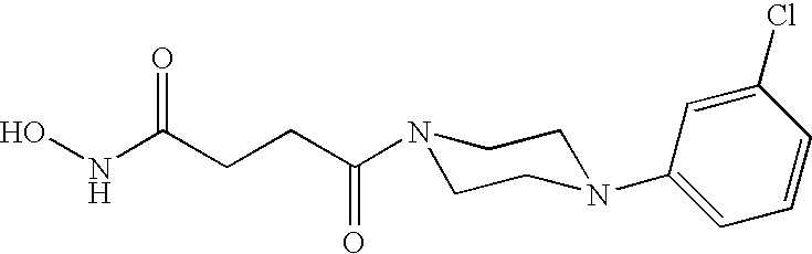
N(C(CCC(N1CCN(C2=CC=CC(Cl)=C2)CC1)=O)=O)O
